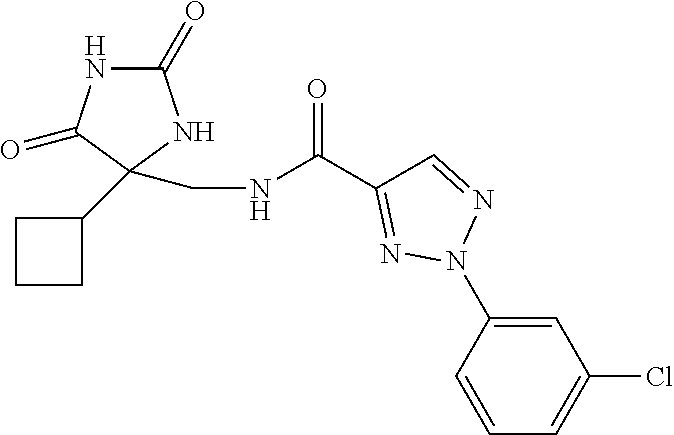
C1CC(C2(CNC(C3=NN(C4=CC(Cl)=CC=C4)N=C3)=O)C(=O)NC(=O)N2)C1
